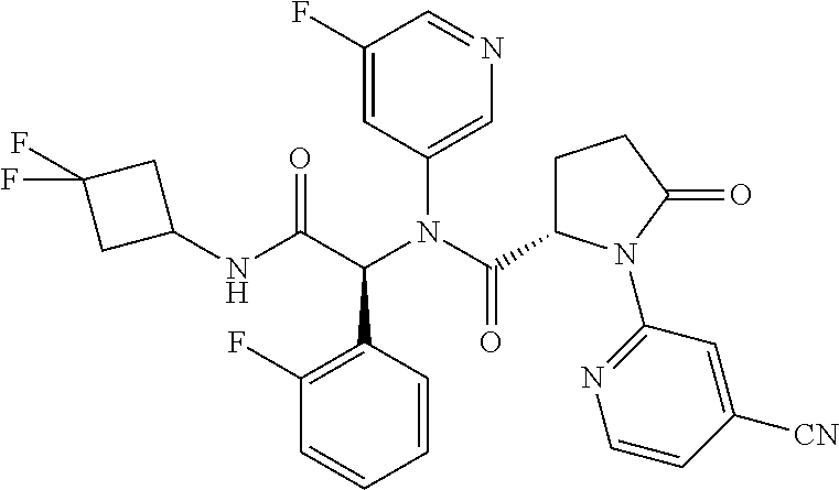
C1(F)=C(C(C(NC2CC(F)(F)C2)=O)N(C(C2CCC(=O)N2C2=NC=CC([CN])=C2)=O)C2=CN=CC(F)=C2)C=CC=C1
